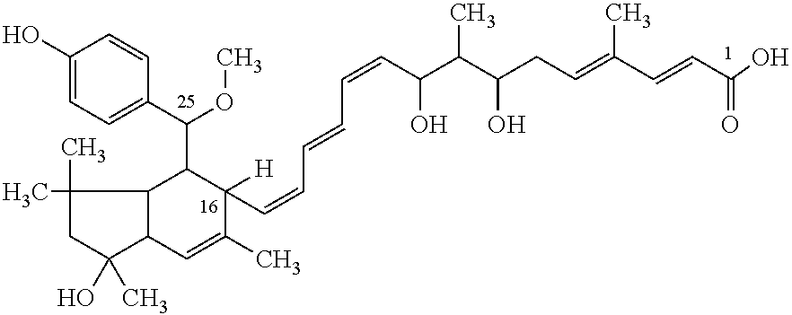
C1(C)(C)CC(O)(C)C2C1C(C(C1=CC=C(O)C=C1)OC)C(C=CC=CC=CC(C(C(CC=C(C=CC(O)=O)C)O)C)O)([H])C(C)=C2
